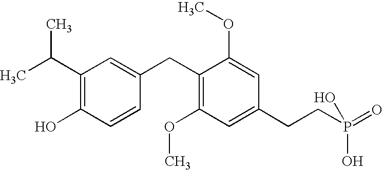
CC(C1=C(O)C=CC(CC2=C(OC)C=C(CCP(=O)(O)O)C=C2OC)=C1)C
